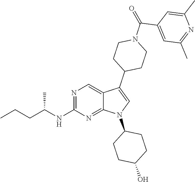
N1=C(NC(CCC)C)N=C2C(=C1)C(C1CCN(C(=O)C3=CC(C)=NC(C)=C3)CC1)=CN2C1CCC(O)CC1
